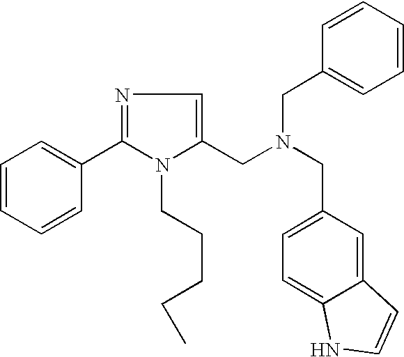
C1=CC=CC(C2=NC=C(CN(CC3=CC=C4C(=C3)C=CN4)CC3=CC=CC=C3)N2CCCCC)=C1
